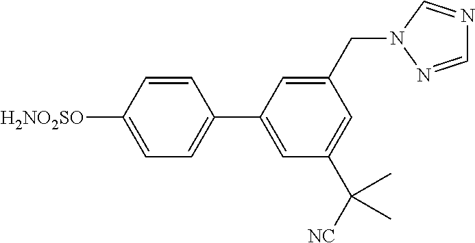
C1(C2=CC=C([H2NO2SO])C=C2)=CC(C([NC])(C)C)=CC(CN2N=CN=C2)=C1
